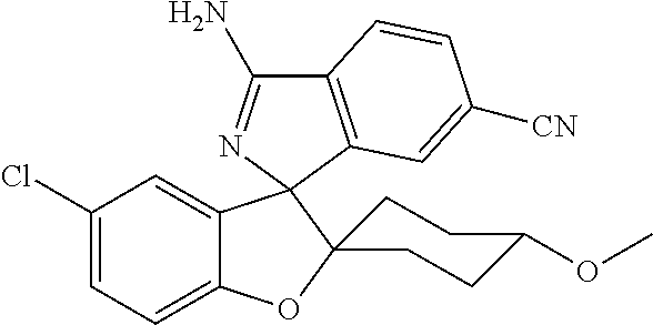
C1(Cl)=CC=C2C(=C1)C1(C3(O2)CCC(OC)CC3)N=C(N)C2=C1C=C([CN])C=C2
